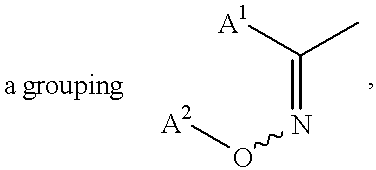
[A2]ON=C([A1])C
